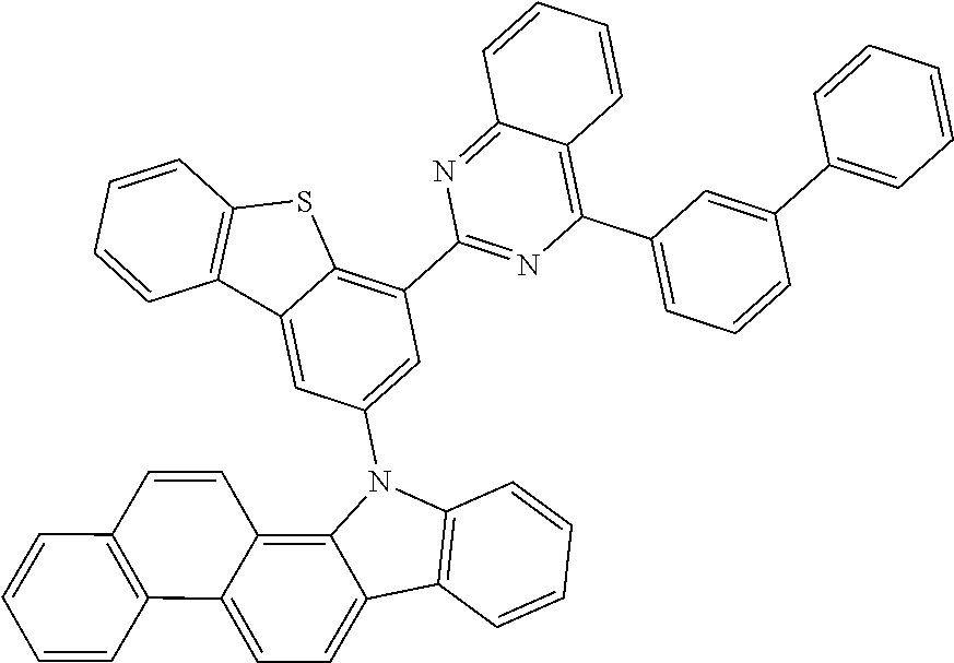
C12=NC(C3=C4C(=CC(N5C6=C7C(=CC=C6C6=C5C=CC=C6)C5=C(C=C7)C=CC=C5)=C3)C3=C(S4)C=CC=C3)=NC(C3=CC=CC(C4=CC=CC=C4)=C3)=C1C=CC=C2
